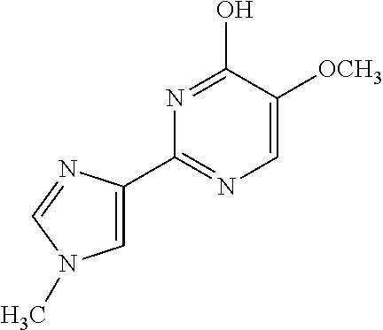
C1(C2=NC=C([OCH3])C(O)=N2)=CN(C)C=N1
